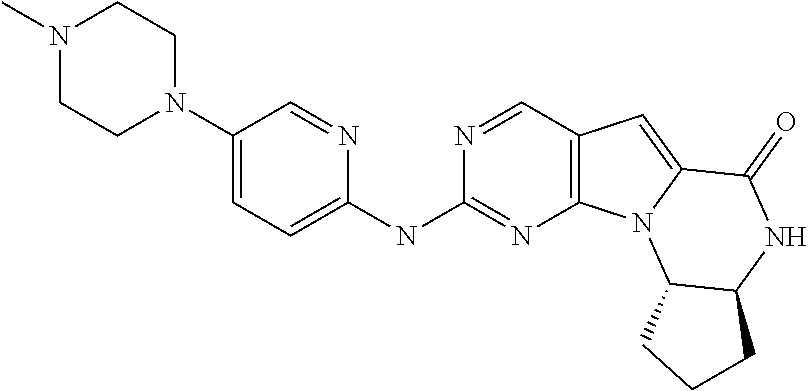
C12C(NC(=O)C3=CC4=C(N13)N=C(NC1=CC=C(N3CCN(C)CC3)C=N1)N=C4)CCC2
